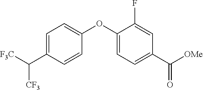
C1=C(C([CF3])[F3C])C=CC(OC2=CC=C(C([OMe])=O)C=C2F)=C1
